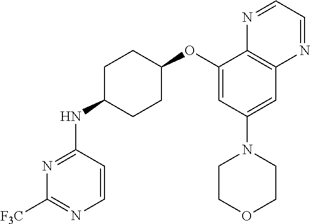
C1=CC(NC2CCC(OC3=CC(N4CCOCC4)=CC4=C3N=CC=N4)CC2)=NC([F3C])=N1
